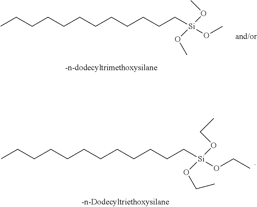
C([Si](OC)(OC)OC)CCCCCCCCCCC.C([Si](OCC)(OCC)OCC)CCCCCCCCCCC
